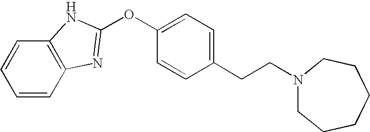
C1(CCN2CCCCCC2)=CC=C(OC2=NC3=C(C=CC=C3)N2)C=C1
